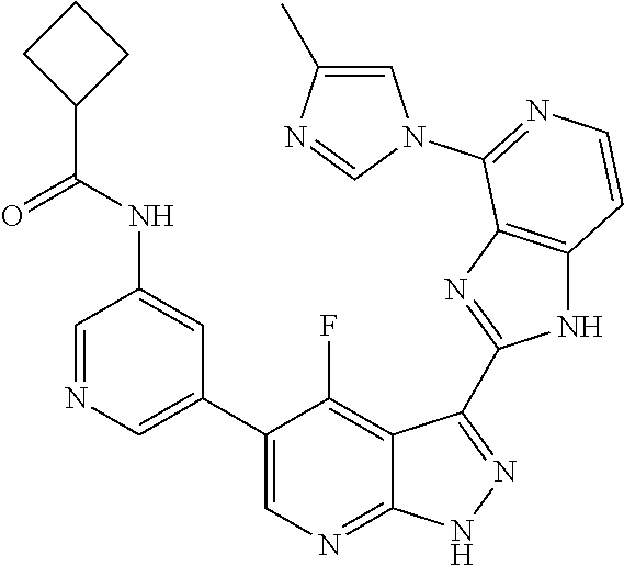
C1=NC=C(C2=CN=C3C(=C2F)C(C2=NC4=C(N2)C=CN=C4N2C=C(C)N=C2)=N[N H]3)C=C1NC(C1CCC1)=O
